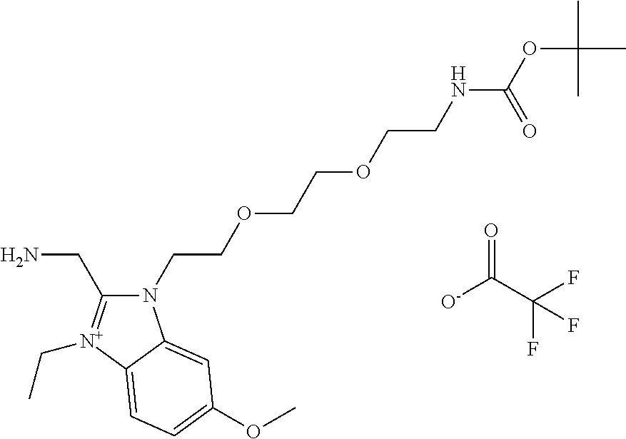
N1(CCOCCOCCNC(OC(C)(C)C)=O)C(CN)=[N+](CC)C2=CC=C(OC)C=C12.[O-]C(C(F)(F)F)=O
